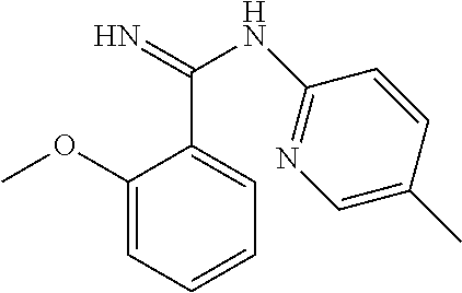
C1(OC)=CC=CC=C1C(=N)NC1=NC=C(C)C=C1
